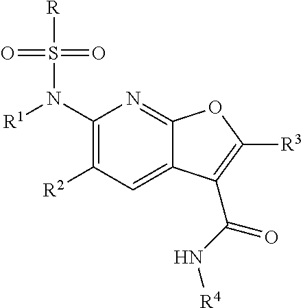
[R1]N(C1=C([R2])C=C2C(=N1)OC([R3])=C2C(=O)N[R4])S([R])(=O)=O
